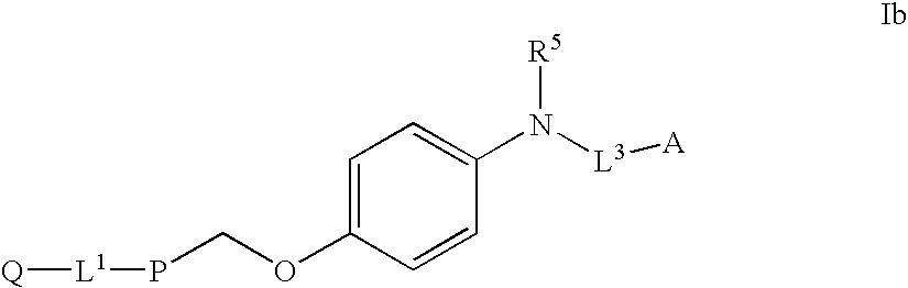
C1=C(OCP[L1][Q])C=CC(N([L3][A])[R5])=C1
